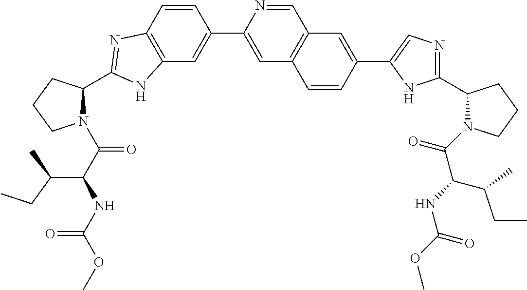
C12=C(C=CC(C3=CC4=C(C=N3)C=C(C3=CN=C(C5N(C(C(NC(=O)OC)C(CC)C)=O)CCC5)N3)C=C4)=C1)N=C(C1N(C(C(NC(OC)=O)C(C)CC)=O)CCC1)N2
